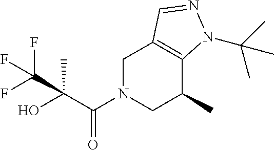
C1N(C(C(O)(C)C(F)(F)F)=O)CC(C)C2=C1C=NN2C(C)(C)C
